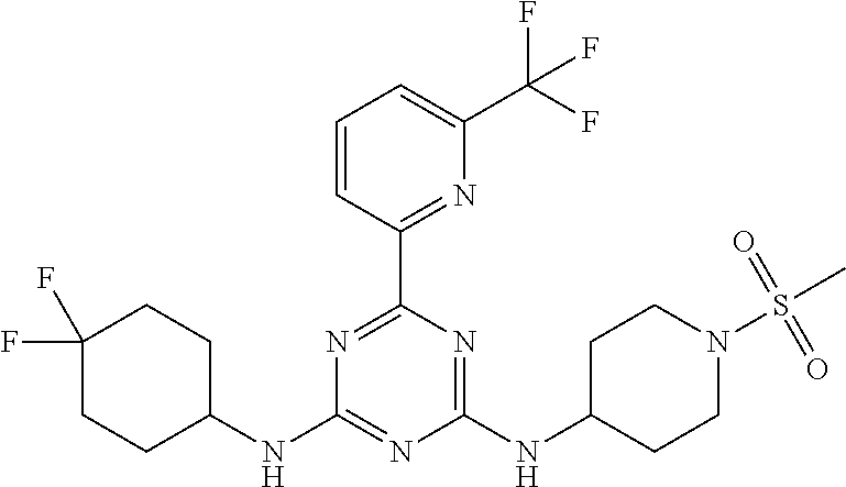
C1(NC2CCC(F)(F)CC2)=NC(NC2CCN(S(C)(=O)=O)CC2)=NC(C2=NC(C(F)(F)F)=CC=C2)=N1
